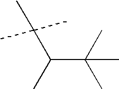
C(C(C)(C)C)(C)C(C)(C)C
